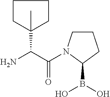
C1(C(C(=O)N2CCCC2B(O)O)N)(C)CCCC1
